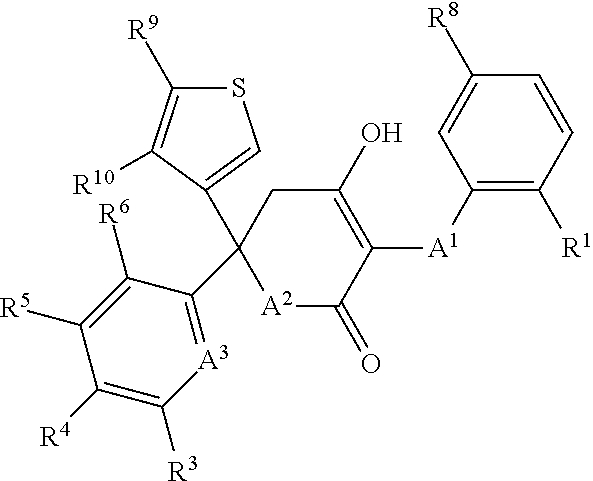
C1([A1]C2=C(O)CC(C3=[A3]C([R3])=C([R4])C([R5])=C3[R6])(C3=CSC([R9])=C3[R10])[A2]C2=O)=C([R1])C=CC([R8])=C1
